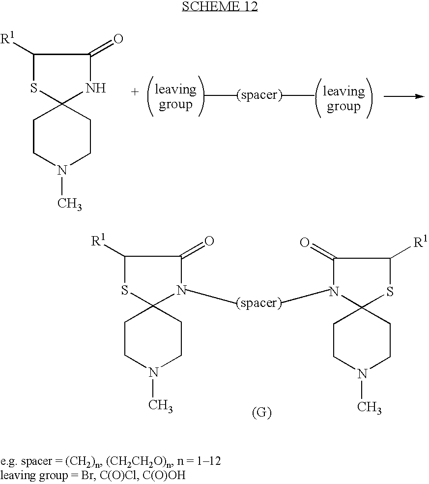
N1(C)CCC2(CC1)NC(=O)C([R1])S2.N1(C)CCC2(CC1)NC(=O)C([R1])S2.N1(C)CCC2(CC1)SC([R1])C(=O)N2
